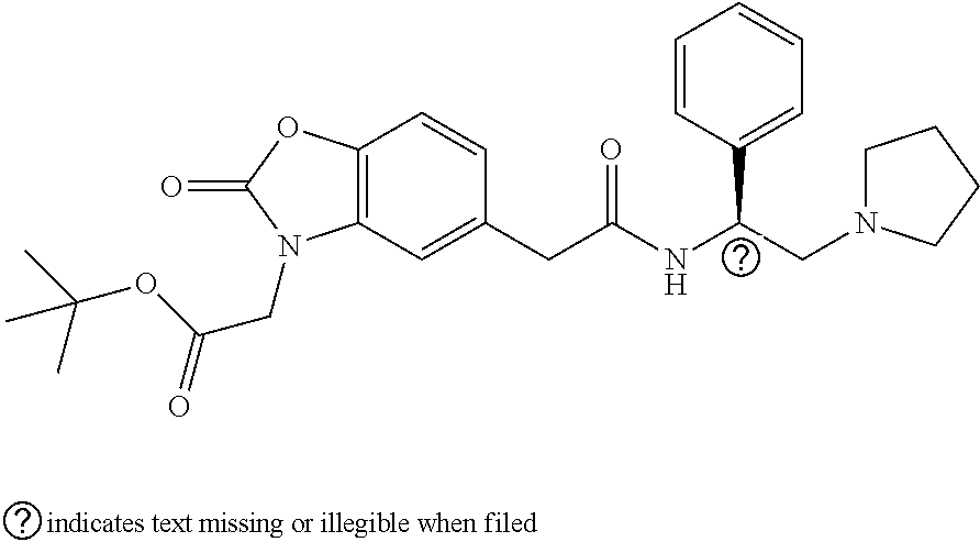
C12=C(C=C(CC(NC(CN3CCCC3)C3=CC=CC=C3)=O)C=C1)N(CC(OC(C)(C)C)=O)C(=O)O2
